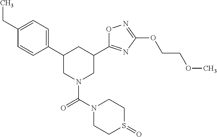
C1(C2=CC=C(CC)C=C2)CN(C(=O)N2CCS(=O)CC2)CC(C2=NC(OCCOC)=NO2)C1
